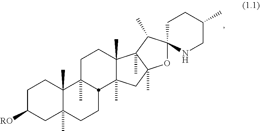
C1C([RO])CC2(C)C(C)(C1)C1(C)CCC3(C)C(C)(CC4(C)C3(C)C(C)C3(O4)NCC(C)CC3)C1CC2
